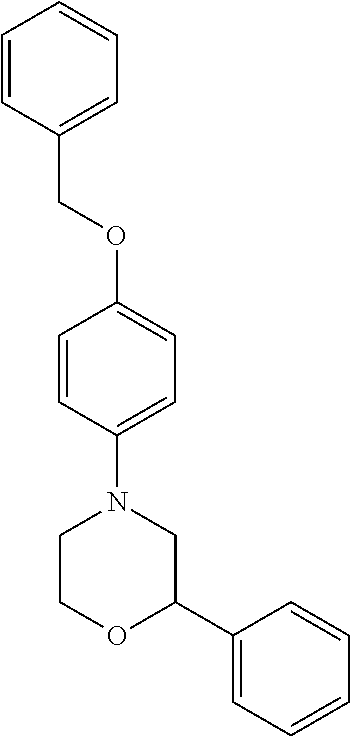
C1=CC(OCC2=CC=CC=C2)=CC=C1N1CCOC(C2=CC=CC=C2)C1
